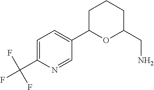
C1=C(C(F)(F)F)N=CC(C2OC(CN)CCC2)=C1
